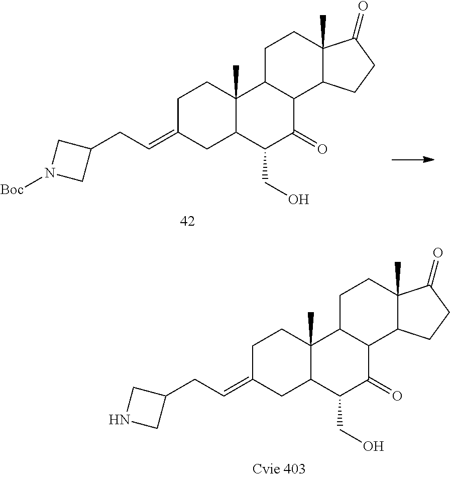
C1C(=CCC2CN([Boc])C2)CC2C(C)(C1)C1C(C(=O)C2CO)C2C(C)(CC1)C(=O)CC2.C1C(=CCC2CNC2)CC2C(C)(C1)C1C(C(=O)C2CO)C2C(C)(CC1)C(=O)CC2
